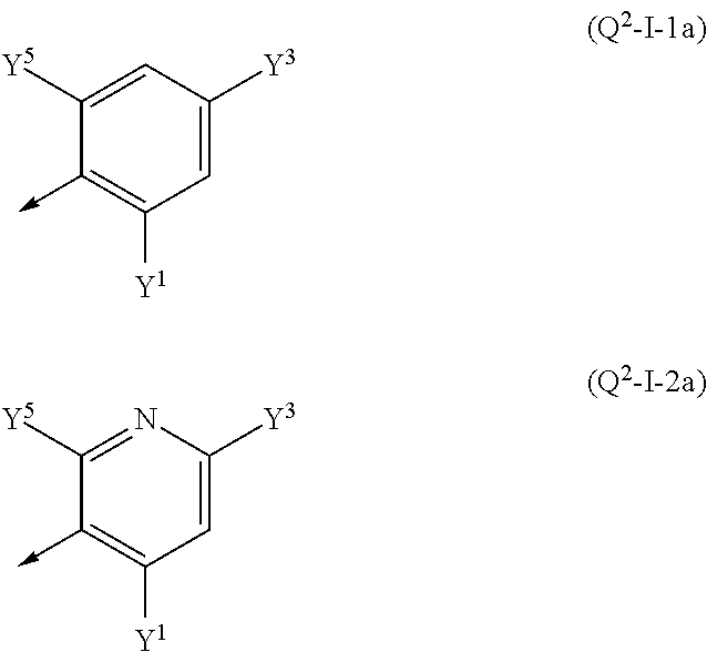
C1=C([Y3])C=C([Y5])C(->C)=C1[Y1].C1=C([Y3])N=C([Y5])C(->C)=C1[Y1]
